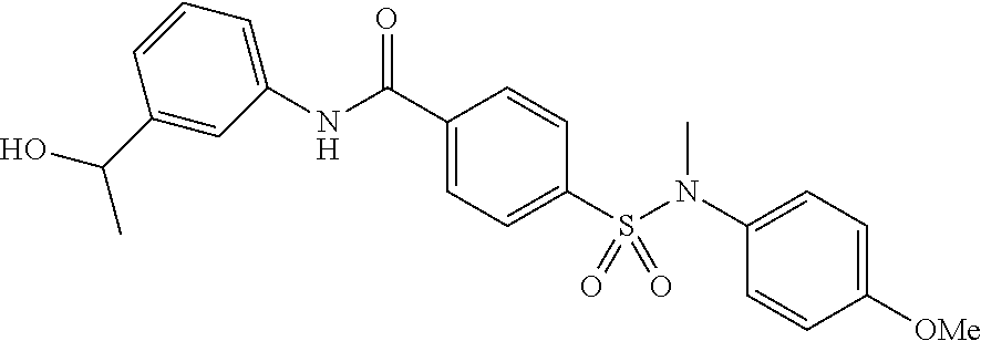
C1(C(NC2=CC=CC(C(O)C)=C2)=O)=CC=C(S(N(C2=CC=C([OMe])C=C2)C)(=O)=O)C=C1
